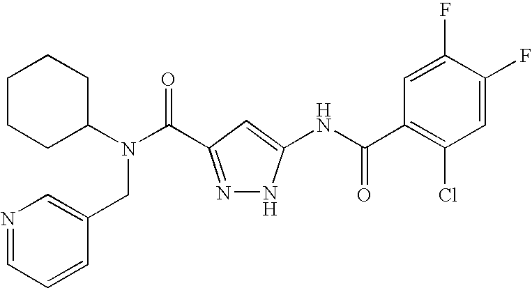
C1C(N(C(=O)C2=NNC(NC(C3=C(Cl)C=C(F)C(F)=C3)=O)=C2)CC2=CN=CC=C2)CCCC1
